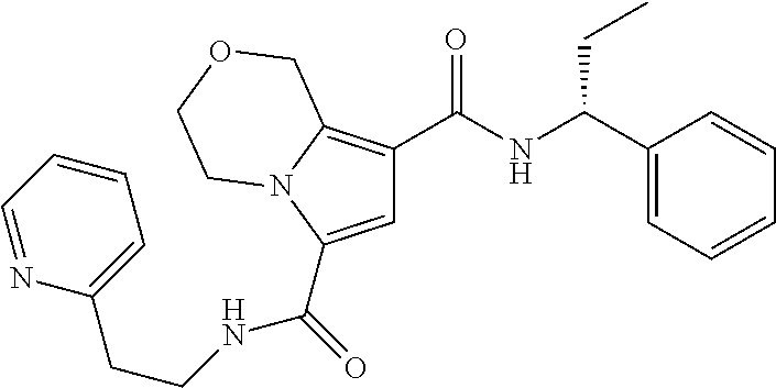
C(=O)(C1=CC(C(NC(C2=CC=CC=C2)CC)=O)=C2N1CCOC2)NCCC1=CC=CC=N1
